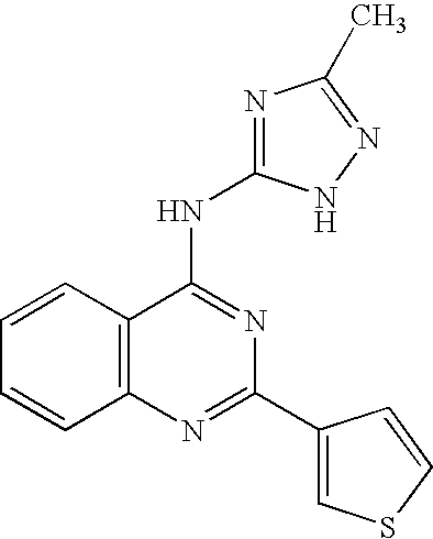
C12=C(N=C(C3=CSC=C3)N=C1NC1=NC(C)=NN1)C=CC=C2
